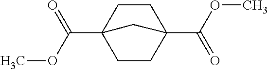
C1CC2(C(OC)=O)CCC1(C(OC)=O)C2
